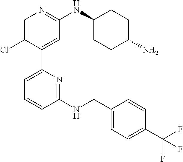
C1=C(Cl)C(C2=CC=CC(NCC3=CC=C(C(F)(F)F)C=C3)=N2)=CC(NC2CCC(N)CC2)=N1
